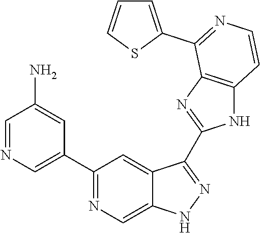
C1=NC=C(C2=NC=C3C(=C2)C(C2=NC4=C(N2)C=CN=C4C2=CC=CS2)=NN3)C=C1N
